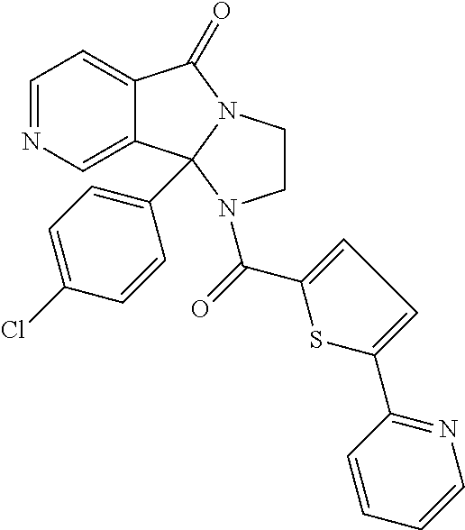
C1=NC=C2C(=C1)C(=O)N1CCN(C(C3=CC=C(C4=NC=CC=C4)S3)=O)C21C1=CC=C(Cl)C=C1
